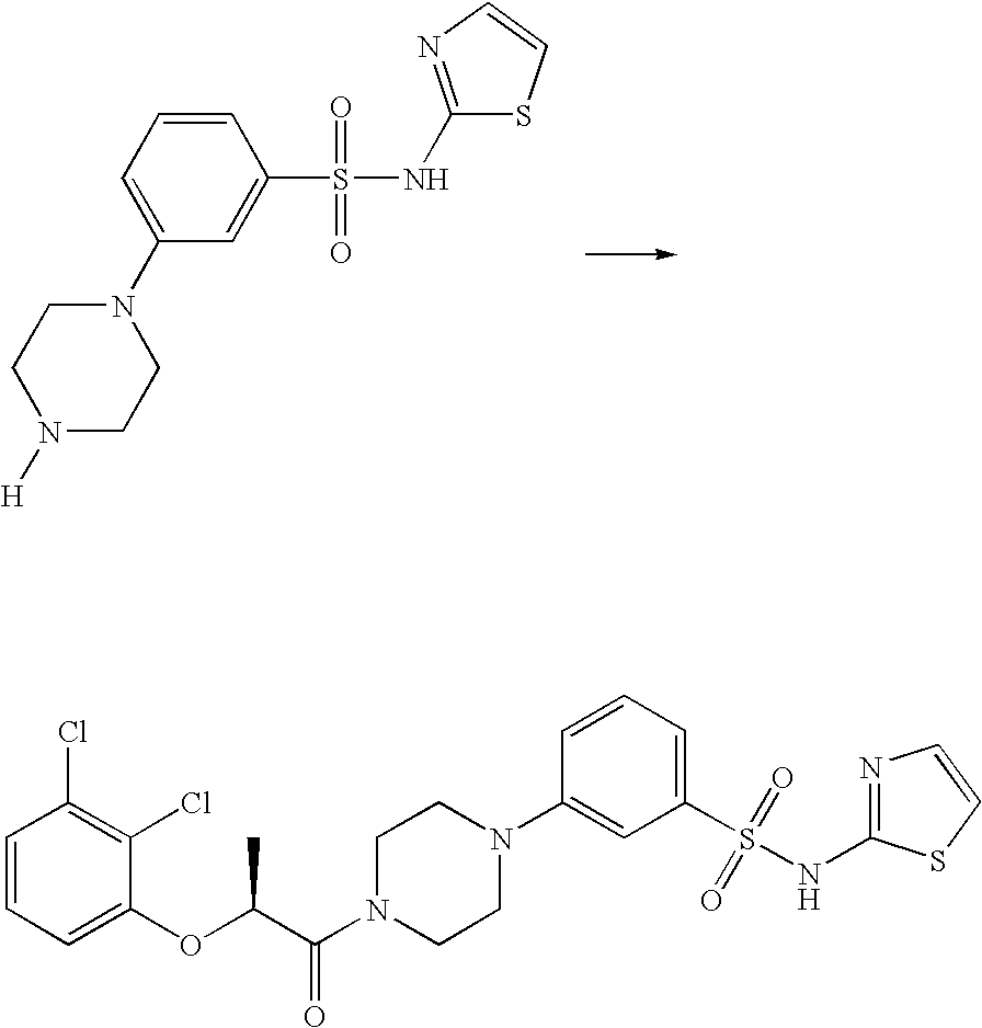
C1=CC=C(N2CCN([H])CC2)C=C1S(=O)(NC1=NC=CS1)=O.C1=CC=C(OC(C(N2CCN(C3=CC(S(NC4=NC=CS4)(=O)=O)=CC=C3)CC2)=O)C)C(Cl)=C1Cl
